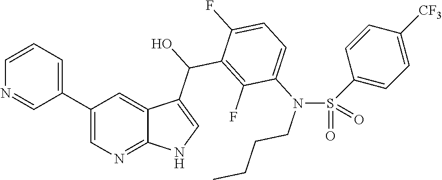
C1(C2=CC=CN=C2)=CN=C2C(=C1)C(C(O)C1=C(F)C(N(CCCC)S(C3=CC=C([CF3])C=C3)(=O)=O)=CC=C1F)=CN2
